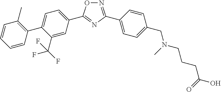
N1=C(C2=CC=C(CN(CCCC(=O)O)C)C=C2)N=C(C2=CC=C(C3=C(C)C=CC=C3)C(C(F)(F)F)=C2)O1
